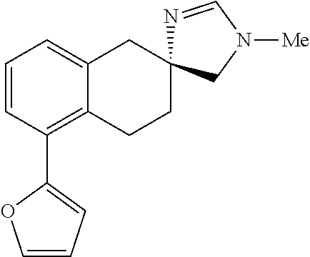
C1=CC(C2=CC=CO2)=C2C(=C1)CC1(CC2)N=CN([Me])C1
